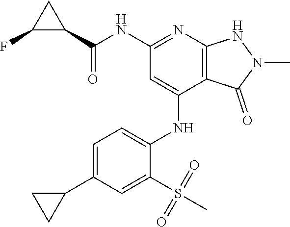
C(NC1=NC2=C(C(NC3=CC=C(C4CC4)C=C3S(C)(=O)=O)=C1)C(=O)N(C)N2)(=O)C1CC1F
